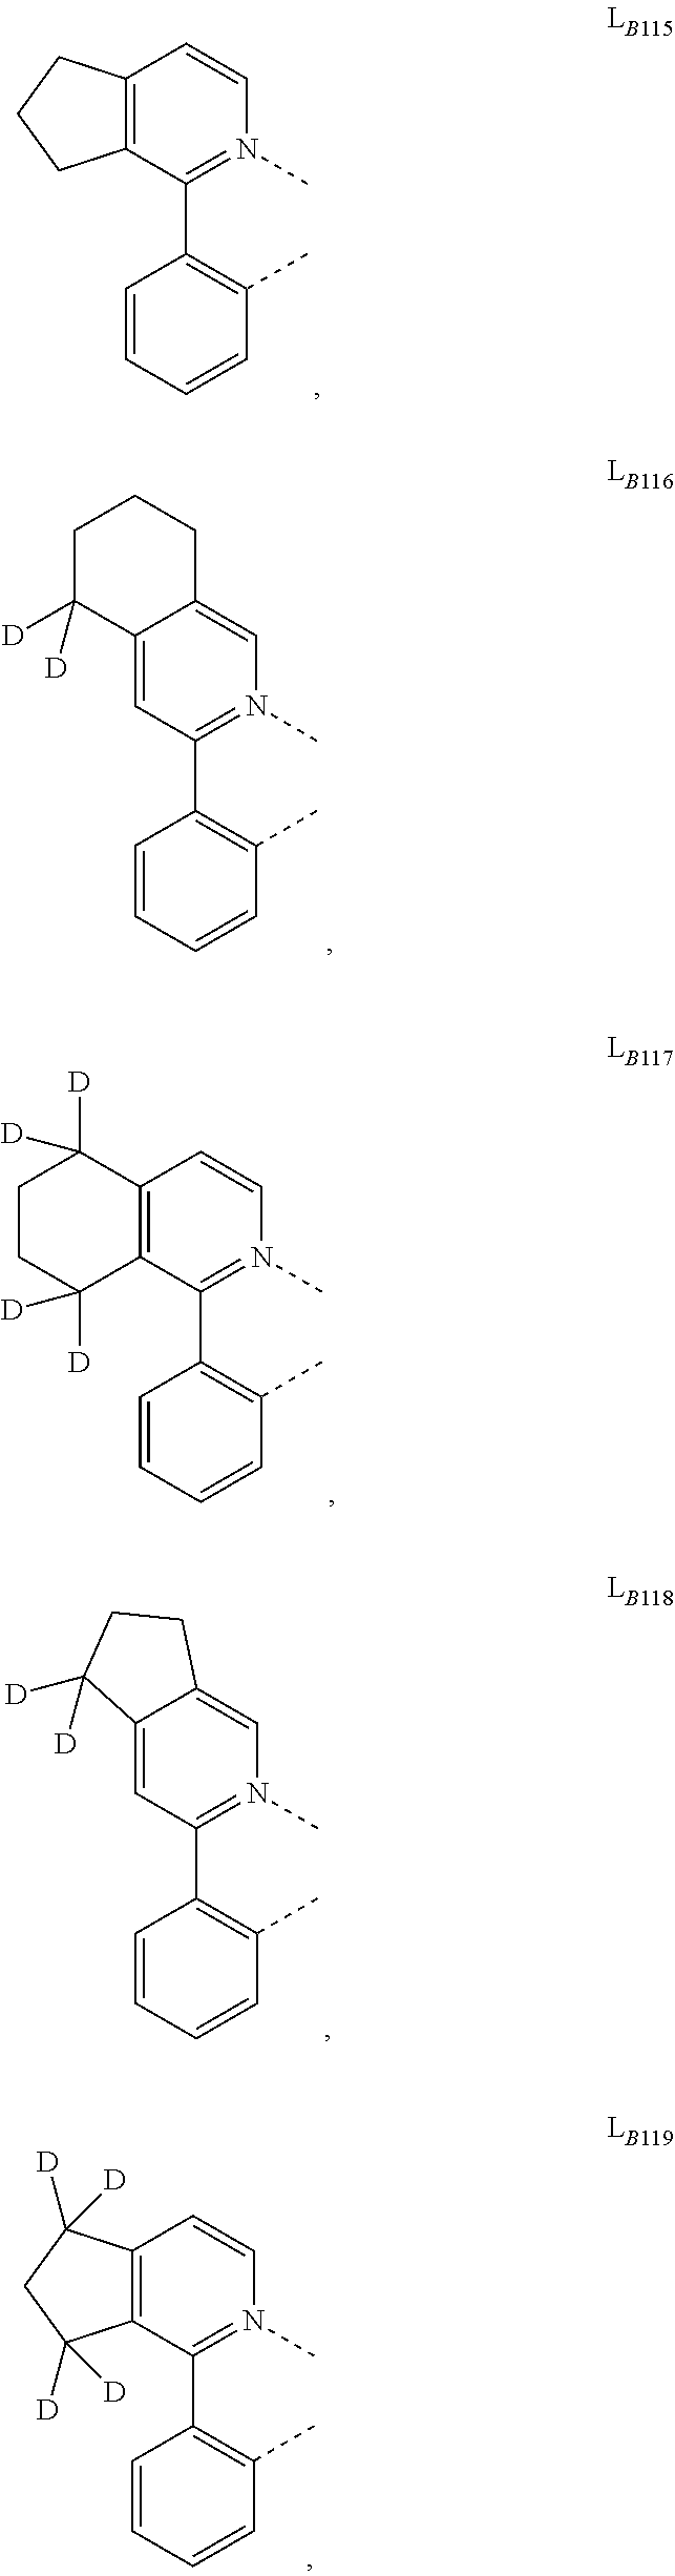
C12=C(C(C3=C(C)C=CC=C3)=N(C)C=C1)CCC2.C12=CC(C3=C(C)C=CC=C3)=N(C)C=C1CCCC2([D])[D].C12=C(C(C3=C(C)C=CC=C3)=N(C)C=C1)C([D])([D])CCC2([D])[D].C12=CC(C3=C(C)C=CC=C3)=N(C)C=C1CCC2([D])[D].C12=C(C(C3=C(C)C=CC=C3)=N(C)C=C1)C([D])([D])CC2([D])[D]
